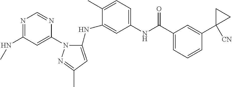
N1=C(NC)C=C(N2C(NC3=CC(NC(C4=CC=CC(C5([CN])CC5)=C4)=O)=CC=C3C)=CC(C)=N2)N=C1
